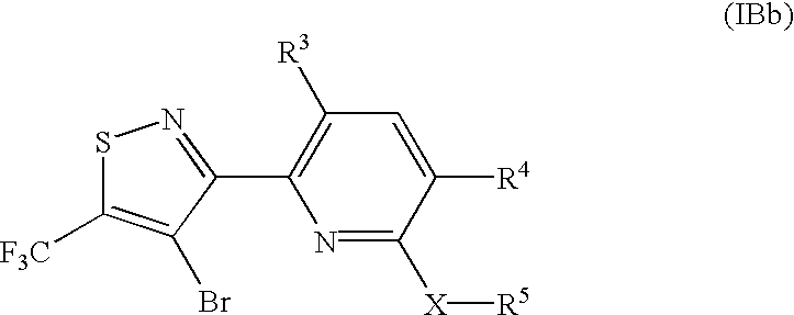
C1([R3])=C(C2=NSC([F3C])=C2Br)N=C([X][R5])C([R4])=C1
